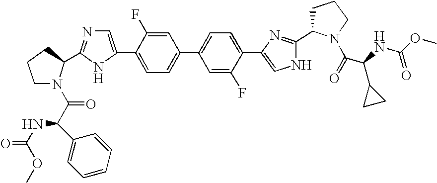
C1N(C(C(C2=CC=CC=C2)NC(=O)OC)=O)C(C2=NC=C(C3=CC=C(C4=CC=C(C5=CNC(C6CCCN6C(=O)C(NC(OC)=O)C6CC6)=N5)C(F)=C4)C=C3F)N2)CC1
